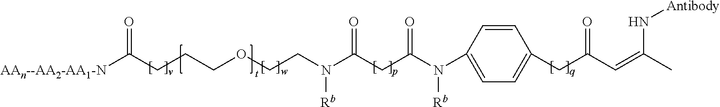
C1=CC(N(C(CC(N(CCOCCCC([AAn--AA2-AA1-N])=O)[Rb])=O)=O)[Rb])=CC=C1CC(C=C(C)N[Antibody])=O
